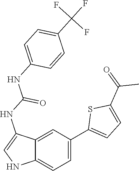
C12=CC=C(C3=CC=C(C(C)=O)S3)C=C1C(NC(NC1=CC=C(C(F)(F)F)C=C1)=O)=CN2
